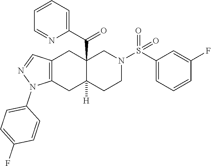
C12=C(CC3([H])C(C(C4=CC=CC=N4)=O)(C1)CN(S(C1=CC=CC(F)=C1)(=O)=O)CC3)N(C1=CC=C(F)C=C1)N=C2
